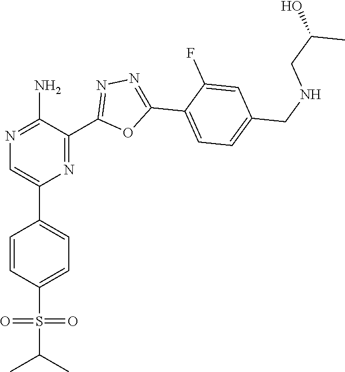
N1=C(N)C(C2=NN=C(C3=CC=C(CNCC(C)O)C=C3F)O2)=NC(C2=CC=C(S(C(C)C)(=O)=O)C=C2)=C1
